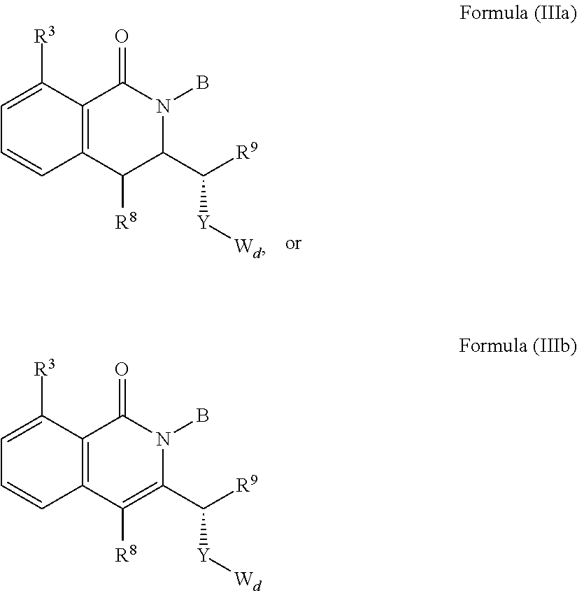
C12=C(C([R8])=C(C([Y][Wd])[R9])N(B)C1=O)C=CC=C2[R3].C12=C(C([R8])C(C([Y][Wd])[R9])N(B)C1=O)C=CC=C2[R3]
